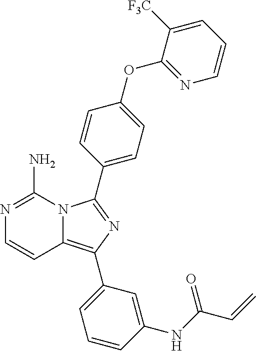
N1=C(N)N2C(=C(C3=CC=CC(NC(C=C)=O)=C3)N=C2C2=CC=C(OC3=NC=CC=C3[F3C])C=C2)C=C1
